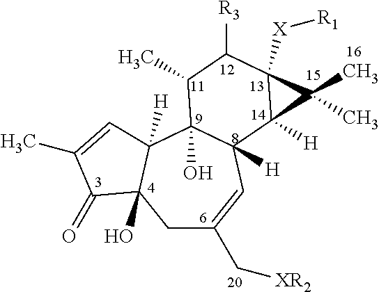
C1C(C[XR2])=CC2([H])C(O)(C3([H])C1(O)C(=O)C(C)=C3)C(C)C([R3])C1([X][R1])C2([H])C1(C)C
